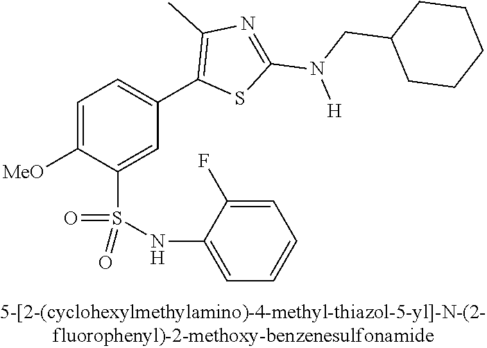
C1=C([OMe])C(S(NC2=CC=CC=C2F)(=O)=O)=CC(C2=C(C)N=C(N(CC3CCCCC3)[H])S2)=C1
